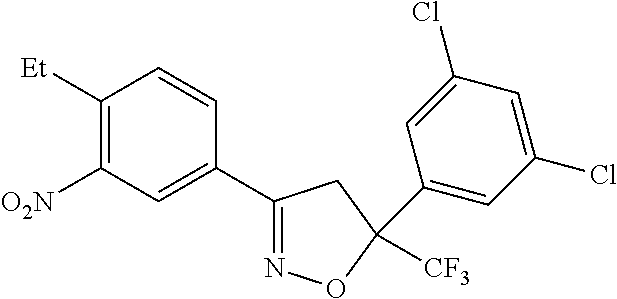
C1([O2N])=C([Et])C=CC(C2=NOC([CF3])(C3=CC(Cl)=CC(Cl)=C3)C2)=C1
